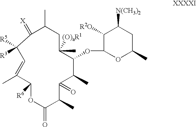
C1(C)=CC([R3])([R5])C(=[X])C(C)CC([(O)aR1])(C)C(OC2OC(C)CC([N(CH3)2])C2[R2O])C(C)C(=O)C(C)C(=O)OC1[R6]
